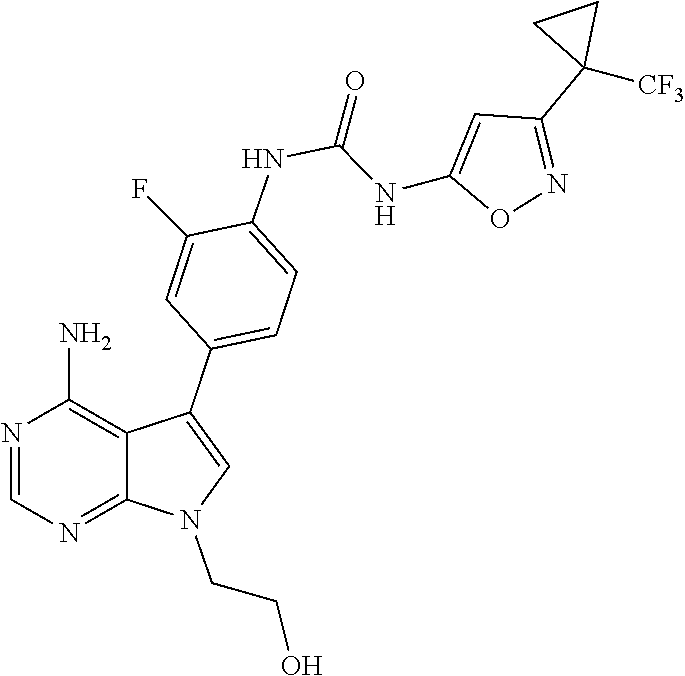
N1=C2N(CCO)C=C(C3=CC=C(NC(=O)NC4=CC(C5([CF3])CC5)=NO4)C(F)=C3)C2=C(N)N=C1
